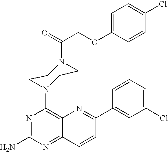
N1=C(N)N=C2C(=C1N1CCN(C(COC3=CC=C(Cl)C=C3)=O)CC1)N=C(C1=CC(Cl)=CC=C1)C=C2
